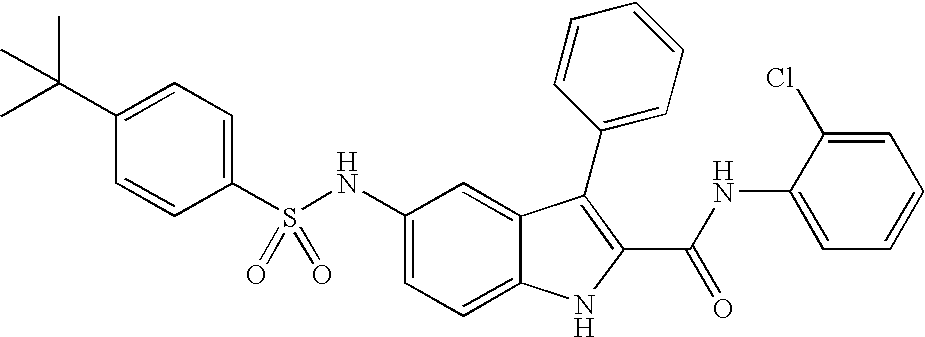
C1(C(C)(C)C)=CC=C(S(NC2=CC=C3C(=C2)C(C2=CC=CC=C2)=C(C(NC2=CC=CC=C2Cl)=O)N3)(=O)=O)C=C1
